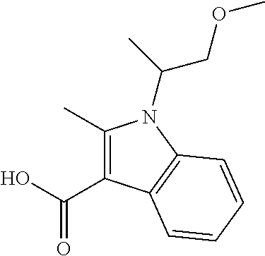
C1(C)=C(C(O)=O)C2=C(N1C(COC)C)C=CC=C2
